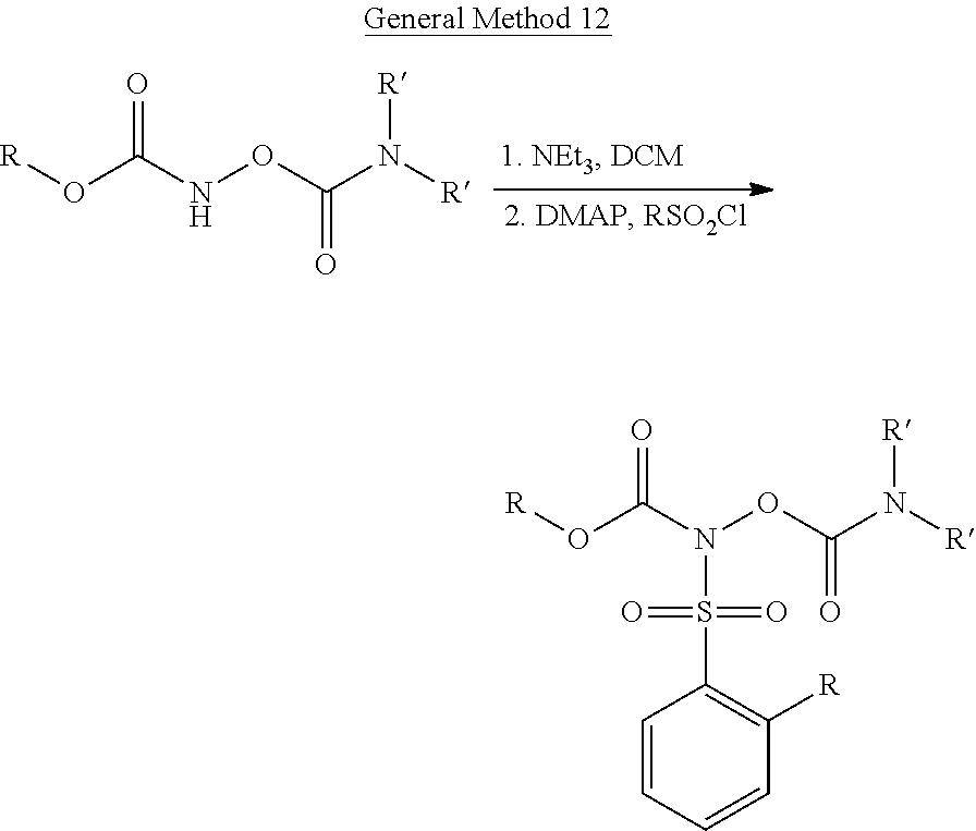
O(C(=O)NOC(N([R])[R])=O)[R].O(C(=O)N(OC(N([R])[R])=O)S(C1=C([R])C=CC=C1)(=O)=O)[R]
